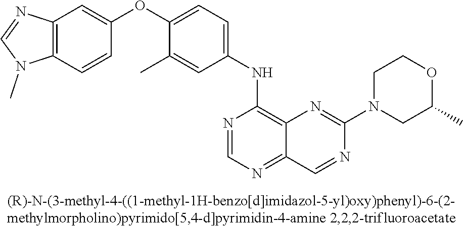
C12=C(C=CC(OC3=CC=C(NC4=C5C(=NC=N4)C=NC(N4CC(C)OCC4)=N5)C=C3C)=C1)N(C)C=N2
